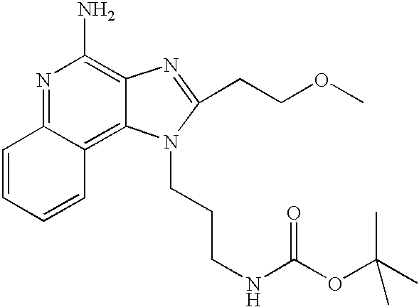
N1=C2C(=C3C(=C1N)N=C(CCOC)N3CCCNC(OC(C)(C)C)=O)C=CC=C2
